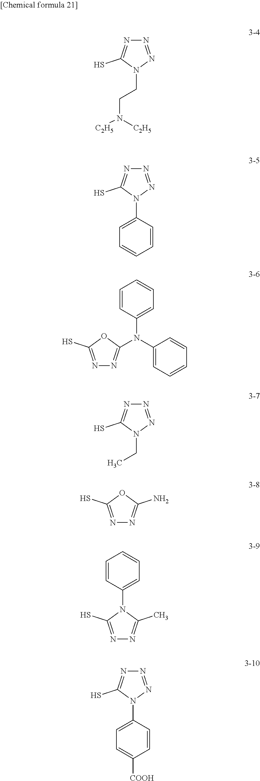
N1=NN(CCN([C2H5])[C2H5])C(S)=N1.N1=NN(C2=CC=CC=C2)C(S)=N1.N1=C(S)OC(N(C2=CC=CC=C2)C2=CC=CC=C2)=N1.N1=NN(CC)C(S)=N1.N1=C(S)OC(N)=N1.N1=C(S)N(C2=CC=CC=C2)C(C)=N1.N1=C(S)N(C2=CC=C([COOH])C=C2)N=N1
